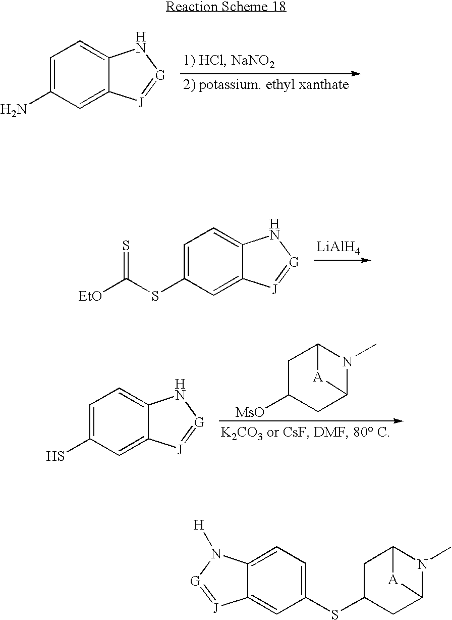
C1=C(N)C=C2C(=C1)N[G]=[J]2.C1C([MsO])CC2N(C)C1[A]2.C1=C(S)C=C2C(=C1)N[G]=[J]2.C1=C(SC(=S)[EtO])C=C2C(=C1)N[G]=[J]2.[LiAlH4].C1(SC2CC3N(C)C(C2)[A]3)=CC=C2C(=C1)[J]=[G]N2[H]
